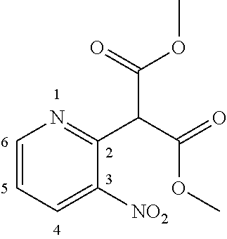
C1=CC=C([NO2])C(C(C(=O)OC)C(=O)OC)=N1
